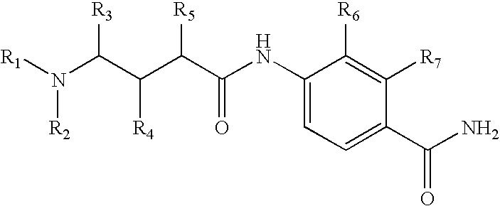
C(=O)(C(C([R4])C(N([R2])[R1])[R3])[R5])NC1=CC=C(C(N)=O)C([R7])=C1[R6]
